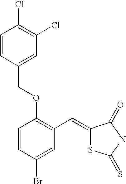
C(OC1=C(C=C2SC(=S)NC2=O)C=C(Br)C=C1)C1=CC(Cl)=C(Cl)C=C1
